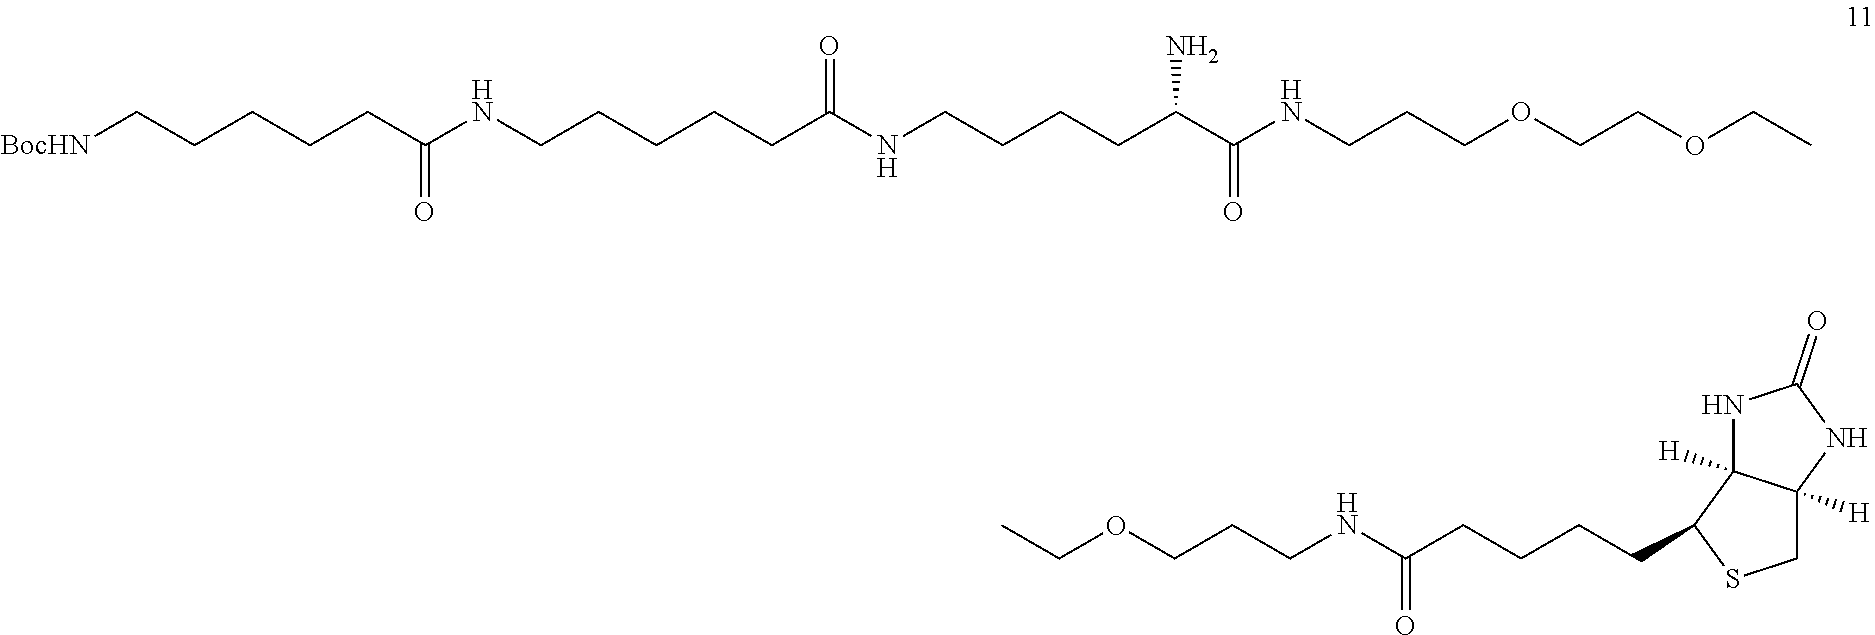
[BocHN]CCCCCC(NCCCCCC(NCCCCC(C(NCCCOCCOCC)=O)N)=O)=O.C(OCCCNC(CCCCC1C2([H])C([H])(CS1)NC(=O)N2)=O)C
